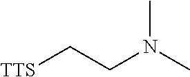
[TTS]CCN(C)C
